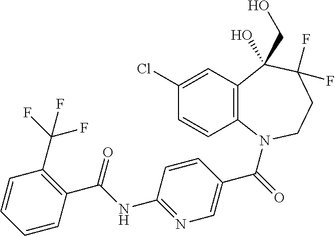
C12=C(N(C(=O)C3=CN=C(NC(C4=C(C(F)(F)F)C=CC=C4)=O)C=C3)CCC(F)(F)C1(CO)O)C=CC(Cl)=C2
